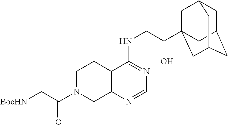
C(N1CC2=C(CC1)C(NCC(O)C13CC4CC(CC(C1)C4)C3)=NC=N2)(=O)C[BocHN]
